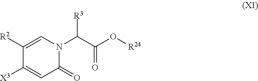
C1([X3])=CC(=O)N(C(C(O[R24])=O)[R3])C=C1[R2]
